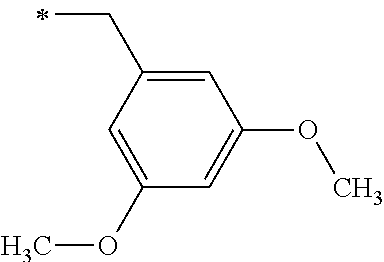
C(C)C1=CC(OC)=CC(OC)=C1
